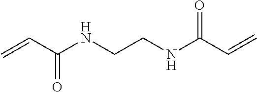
O=C(C=C)NCCNC(C=C)=O
